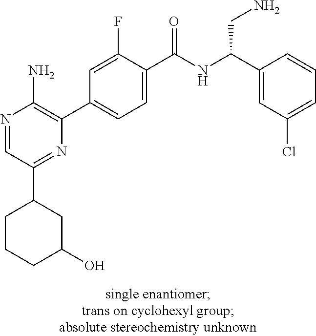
N1=CC(C2CCCC(O)C2)=NC(C2=CC=C(C(NC(C3=CC(Cl)=CC=C3)CN)=O)C(F)=C2)=C1N
